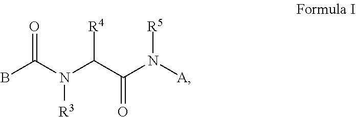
BC(N(C(C(N([A])[R5])=O)[R4])[R3])=O
